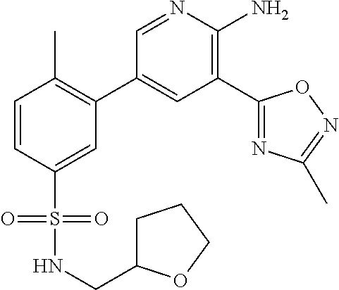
C1=CC(S(NCC2CCCO2)(=O)=O)=CC(C2=CC(C3=NC(C)=NO3)=C(N)N=C2)=C1C
